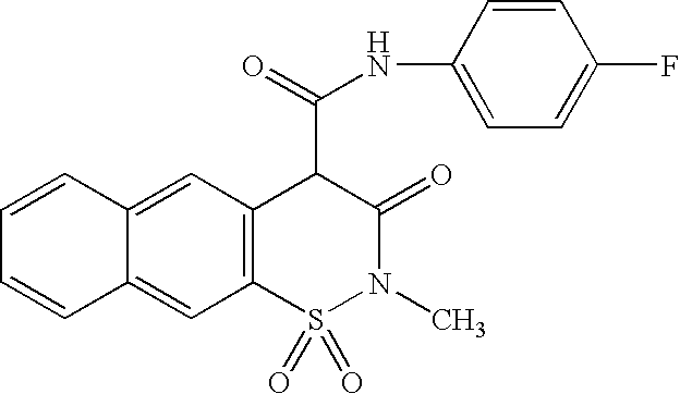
C1=CC2=CC3=C(C=C2C=C1)S(=O)(=O)N(C)C(=O)C3C(NC1=CC=C(F)C=C1)=O
